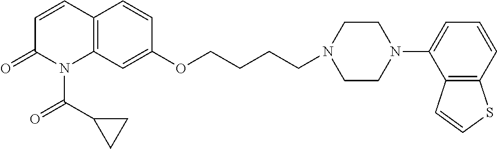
C12=C(C=C(OCCCCN3CCN(C4=CC=CC5=C4C=CS5)CC3)C=C1)N(C(C1CC1)=O)C(=O)C=C2
